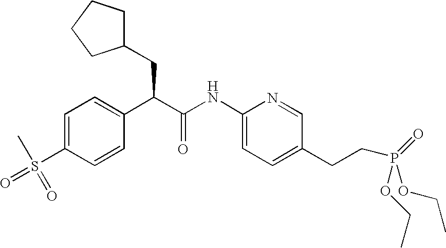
C1=C(S(C)(=O)=O)C=CC(C(C(NC2=CC=C(CCP(=O)(OCC)OCC)C=N2)=O)CC2CCCC2)=C1
